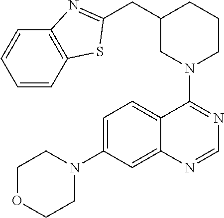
C1OCCN(C2=CC=C3C(=C2)N=CN=C3N2CCCC(CC3=NC4=C(C=CC=C4)S3)C2)C1
